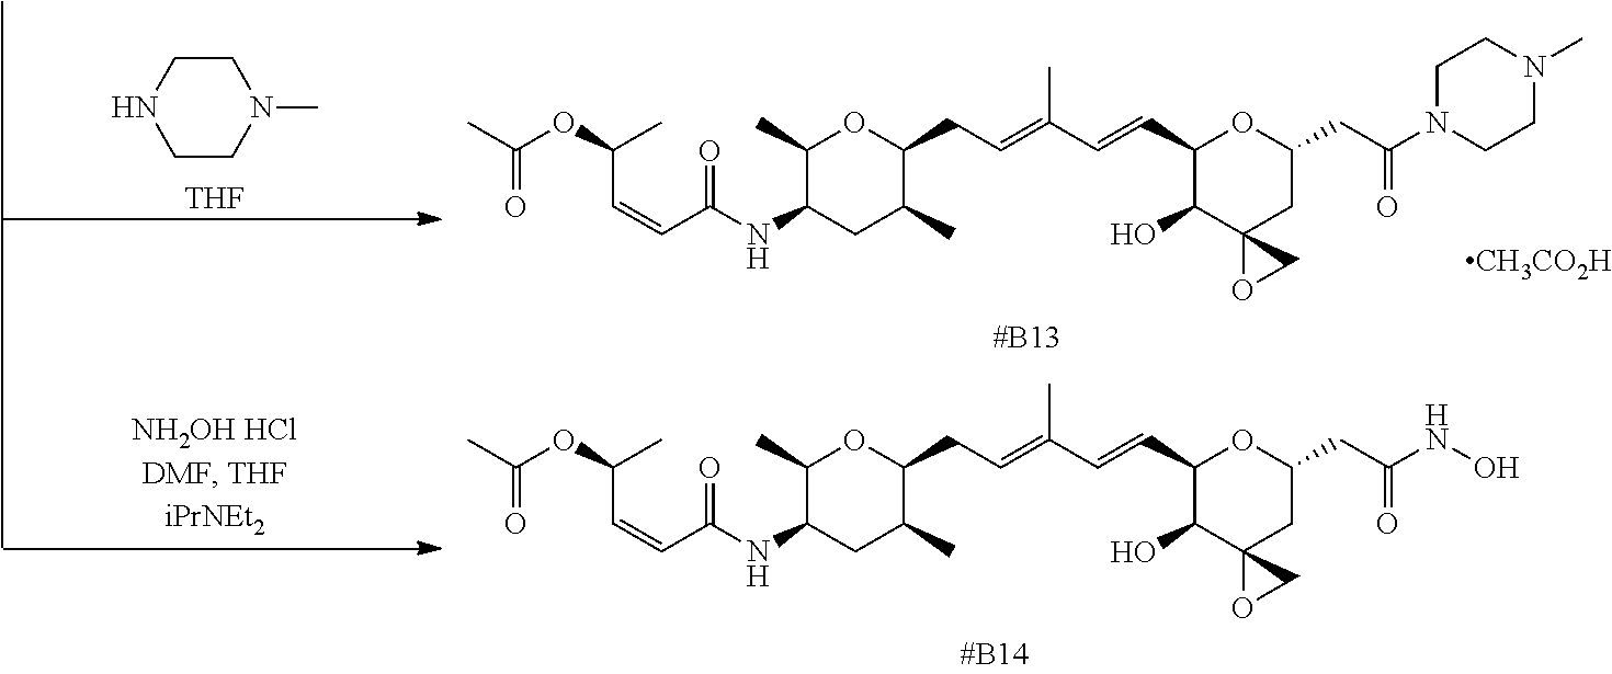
O(C(C)C=CC(NC1C(C)OC(CC=C(C=CC2OC(CC(N3CCN(C)CC3)=O)CC3(C2O)OC3)C)C(C)C1)=O)C(C)=O.O(C(C)C=CC(NC1C(C)OC(CC=C(C=CC2OC(CC(NO)=O)CC3(C2O)OC3)C)C(C)C1)=O)C(C)=O.C1CNCCN1C.[THF].[CH3CO2H]
